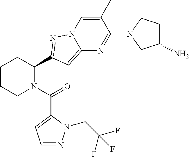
C1CCN(C(=O)C2=CC=NN2CC(F)(F)F)C(C2=NN3C=C(C)C(N4CC(N)CC4)=NC3=C2)C1
